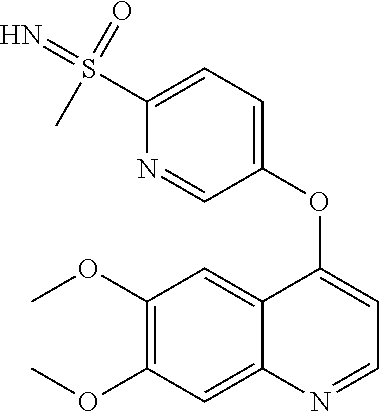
C1(OC)=C(OC)C=C2C(=C1)C(OC1=CC=C(S(=N)(C)=O)N=C1)=CC=N2
